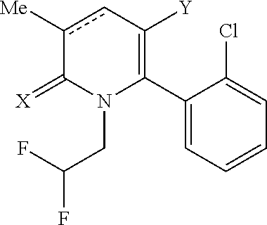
C1(C2=C([Y])cc([Me])C(=[X])N2CC(F)F)=CC=CC=C1Cl
